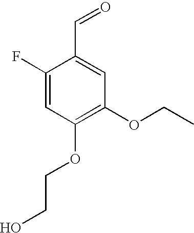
C1(F)=CC(OCCO)=C(OCC)C=C1C=O
